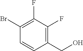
C1=CC(CO)=C(F)C(F)=C1Br
